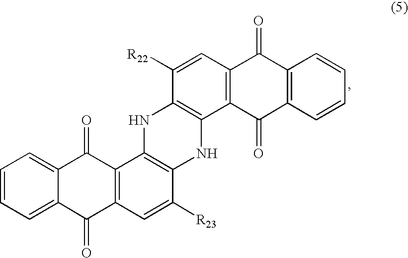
C1=CC=C2C(=C1)C(=O)C1=C(C2=O)C=C([R23])C2=C1NC1=C(N2)C2=C(C=C1[R22])C(=O)C1=C(C2=O)C=CC=C1
